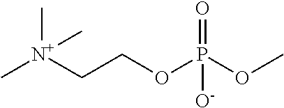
C[N+](CCOP(OC)(=O)[O-])(C)C
